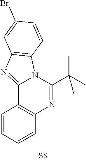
C12=C(C=CC=C1)N=C(C(C)(C)C)N1C2=NC2=C1C=CC(Br)=C2
